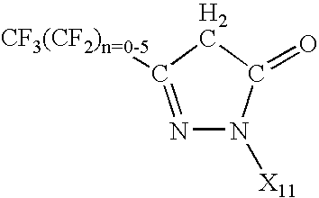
N1=C([CF3(CF2)n=0-5])CC(=O)N1[X11]
